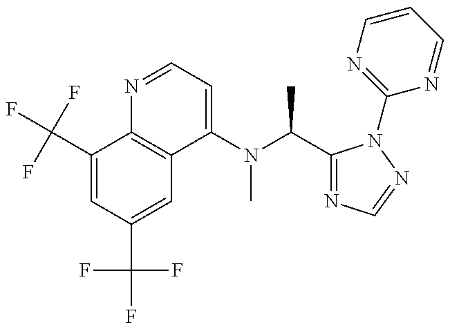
C1(C(F)(F)F)=CC(C(F)(F)F)=CC2=C1N=CC=C2N(C(C1=NC=NN1C1=NC=CC=N1)C)C
